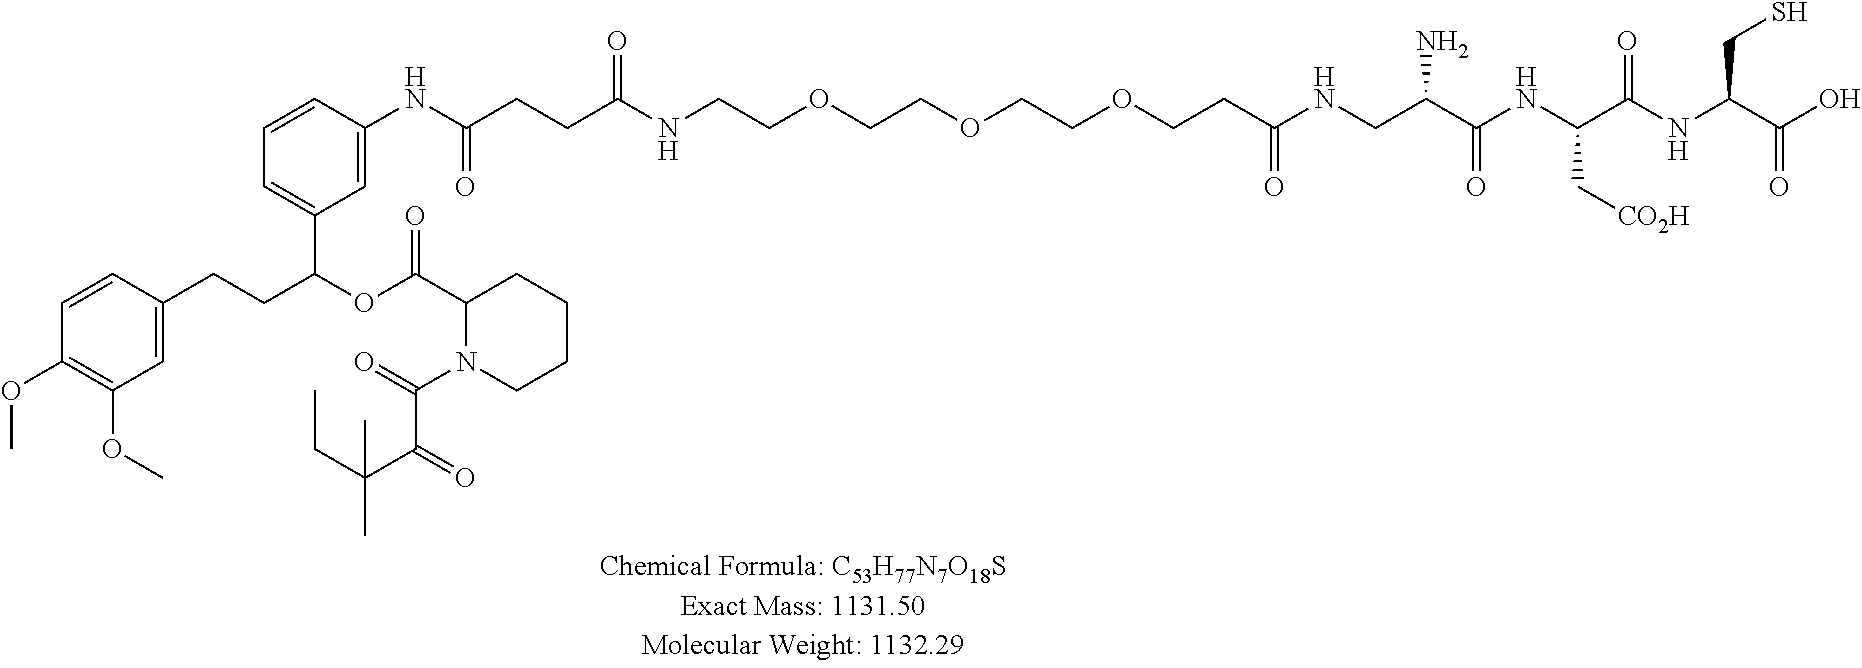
C1(NC(CCC(NCCOCCOCCOCCC(NCC(C(NC(C(=O)NC(C(O)=O)CS)C[CO2H])=O)N)=O)=O)=O)=CC(C(OC(C2CCCCN2C(=O)C(=O)C(CC)(C)C)=O)CCC2=CC(OC)=C(OC)C=C2)=CC=C1
